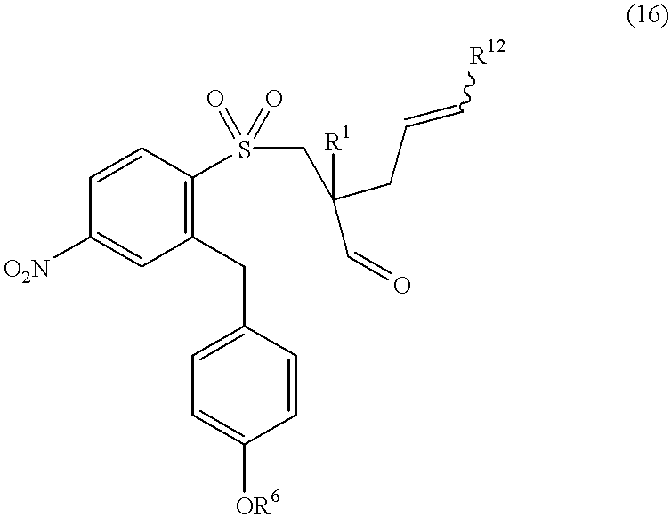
C1([O2N])=CC(CC2=CC=C([OR6])C=C2)=C(S(CC(C=O)(CC=C[R12])[R1])(=O)=O)C=C1
